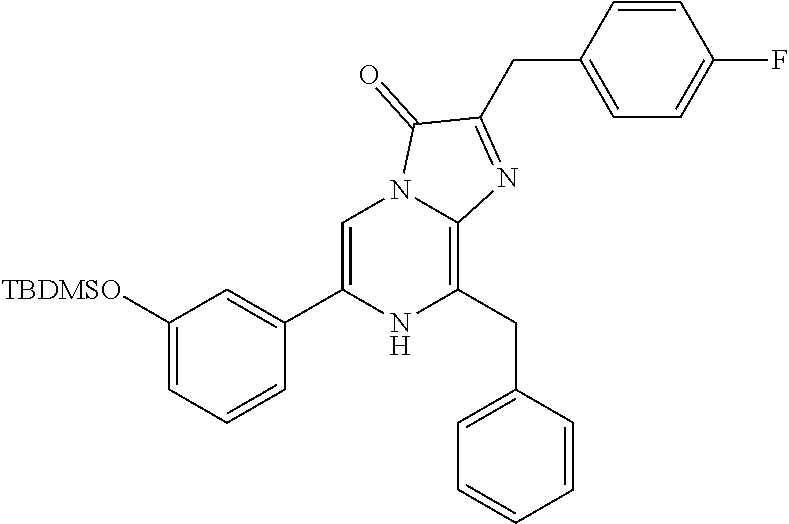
C1([TBDMSO])=CC=CC(C2=CN3C(=C(CC4=CC=CC=C4)N2)N=C(CC2=CC=C(F)C=C2)C3=O)=C1
